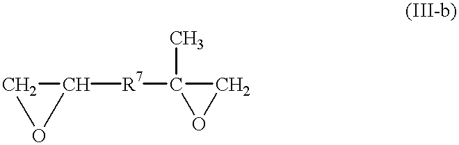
C1([R7]C2(C)CO2)CO1
